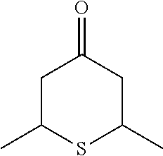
C1C(C)SC(C)CC1=O
